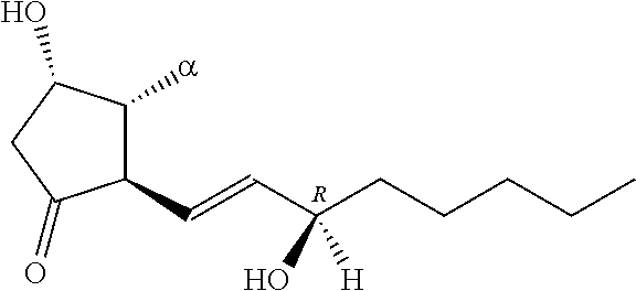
C1(C=CC(CCCCC)(O)[H])C([a])C(O)CC1=O.[R]
